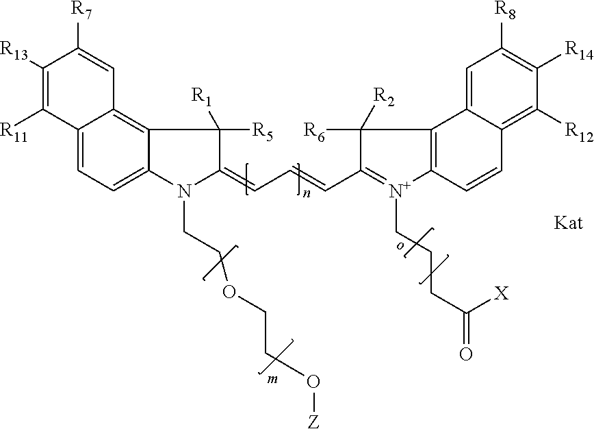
C12=CC=C3C(=C1C=C([R7])C([R13])=C2[R11])C([R5])([R1])C(=CC=CC1=[N+](CCCC(=O)[X])C2=C(C4=CC([R8])=C([R14])C([R12])=C4C=C2)C1([R6])[R2])N3CCOCCO[Z]
